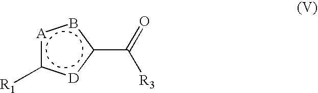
[A]1c([R1])[D]c(C(=O)[R3])b1
